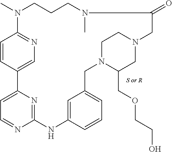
C1=CC2=CN=C1N(C)CCCN(C)C(=O)CN1CC(COCCO)N(CC3=CC=CC(=C3)NC3=NC2=CC=N3)CC1
